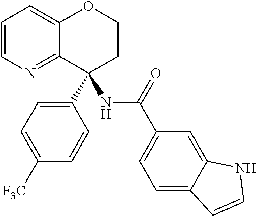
C1=CN=C2C(=C1)OCCC2(C1=CC=C([F3C])C=C1)NC(C1=CC=C2C(=C1)NC=C2)=O
